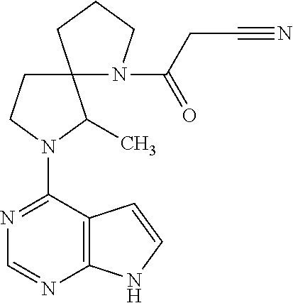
N1=C(N2C(C)C3(CC2)N(C(CC#N)=O)CCC3)C2=C(N=C1)NC=C2
